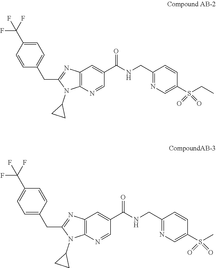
C1=C(C(F)(F)F)C=CC(CC2=NC3=C(N2C2CC2)N=CC(C(NCC2=NC=C(S(CC)(=O)=O)C=C2)=O)=C3)=C1.C1=CC(CC2=NC3=C(N2C2CC2)N=CC(C(NCC2=NC=C(S(C)(=O)=O)C=C2)=O)=C3)=CC=C1C(F)(F)F
